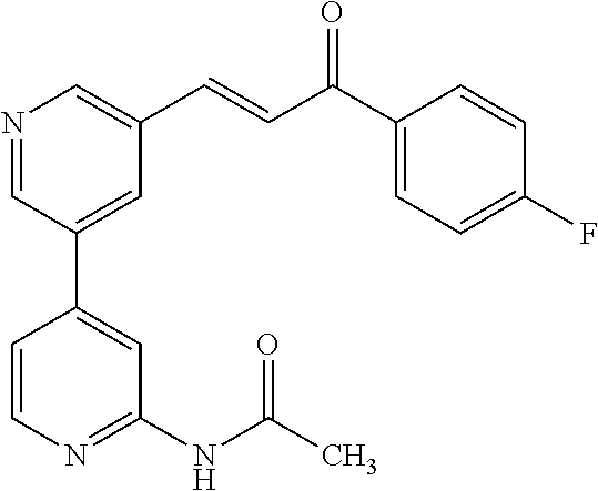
C1=CN=C(NC(C)=O)C=C1C1=CC(C=CC(C2=CC=C(F)C=C2)=O)=CN=C1
